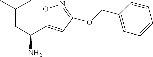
O1C(C(CC(C)C)N)=CC(OCC2=CC=CC=C2)=N1
